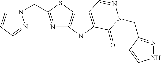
N1=C(CN2C=CC=N2)SC2=C1N(C)C1=C2C=NN(CC2=NNC=C2)C1=O
